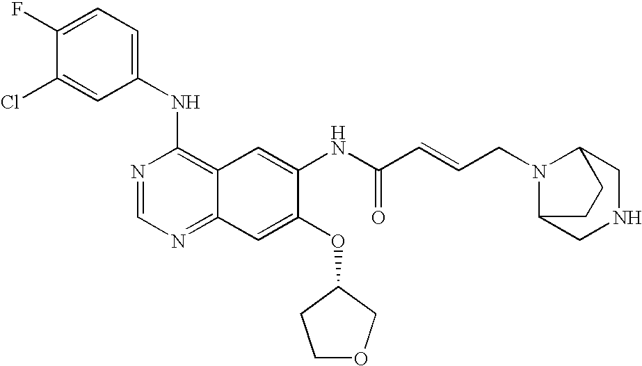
ClC1=CC(NC2=C3C(=NC=N2)C=C(OC2CCOC2)C(NC(C=CCN2C4CNCC2CC4)=O)=C3)=CC=C1F
